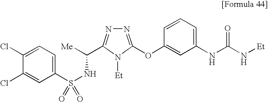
N1=C(OC2=CC(NC(N[Et])=O)=CC=C2)N([Et])C(C([Me])NS(C2=CC=C(Cl)C(Cl)=C2)(=O)=O)=N1
